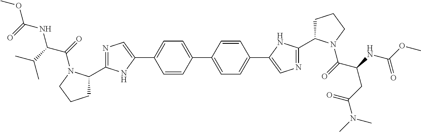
C1C(C2=NC=C(C3=CC=C(C4=CC=C(C5=CN=C(C6CCCN6C(C(CC(N(C)C)=O)NC(OC)=O)=O)N5)C=C4)C=C3)N2)N(C(=O)C(C(C)C)NC(OC)=O)CC1
